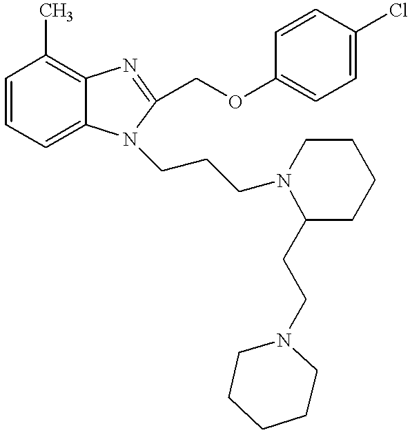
C1=CC=C2C(=C1C)N=C(COC1=CC=C(Cl)C=C1)N2CCCN1CCCCC1CCN1CCCCC1
